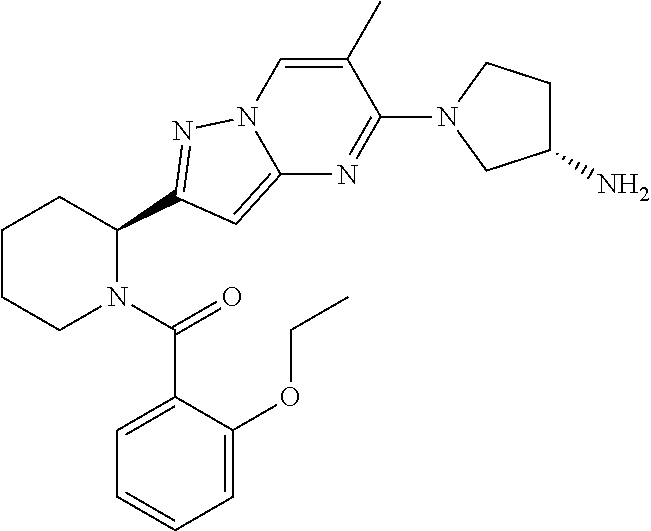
C1CCN(C(=O)C2=CC=CC=C2OCC)C(C2=NN3C(=C2)N=C(N2CC(N)CC2)C(C)=C3)C1
